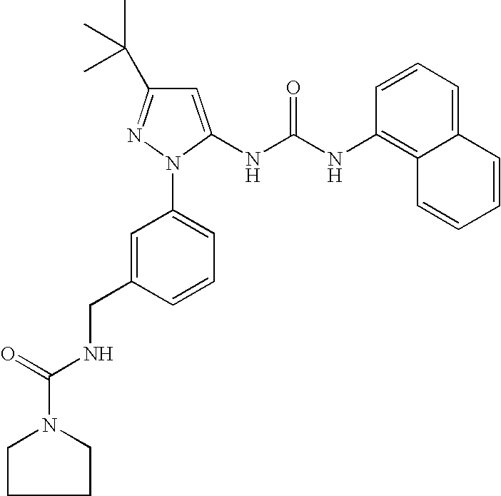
C1=C(NC(NC2=C3C(=CC=C2)C=CC=C3)=O)N(C2=CC=CC(CNC(N3CCCC3)=O)=C2)N=C1C(C)(C)C
